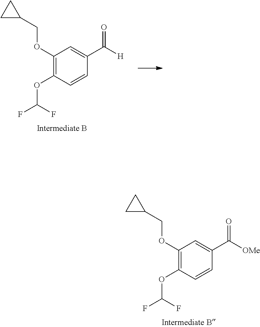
C1(OCC2CC2)=C(OC(F)F)C=CC(C([H])=O)=C1.C1(OCC2CC2)=C(OC(F)F)C=CC(C([OMe])=O)=C1
